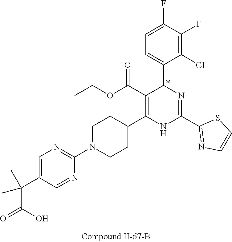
C1(F)=C(Cl)C(C2N=C(C3=NC=CS3)NC(C3CCN(C4=NC=C(C(C)(C(O)=O)C)C=N4)CC3)=C2C(OCC)=O)=CC=C1F
